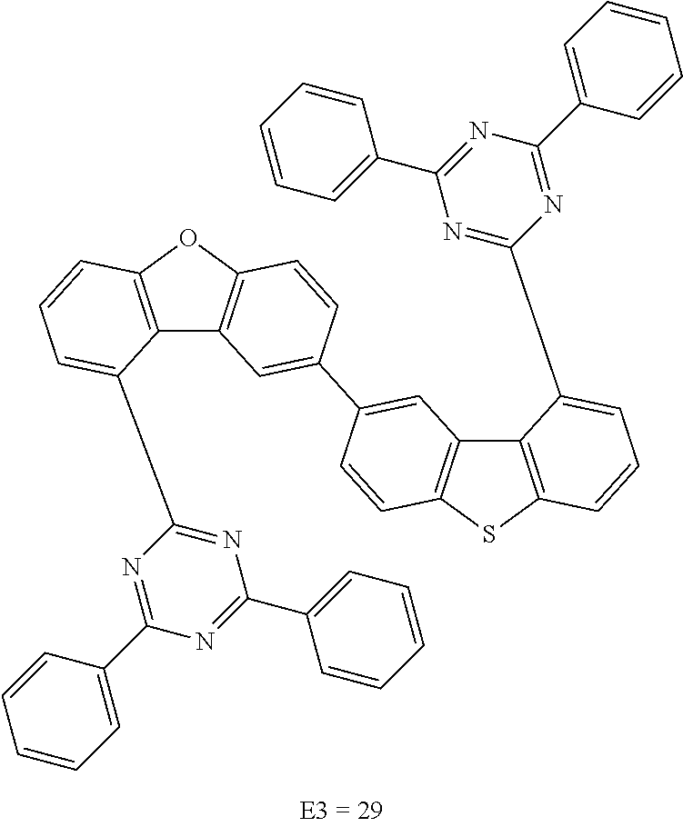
C12=C(OC3=C1C=C(C1=CC4=C(C=C1)SC1=C4C(C4=NC(C5=CC=CC=C5)=NC(C5=CC=CC=C5)=N4)=CC=C1)C=C3)C=CC=C2C1=NC(C2=CC=CC=C2)=NC(C2=CC=CC=C2)=N1
